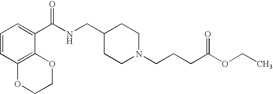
C1=CC2=C(C(C(NCC3CCN(CCCC(=O)OCC)CC3)=O)=C1)OCCO2
